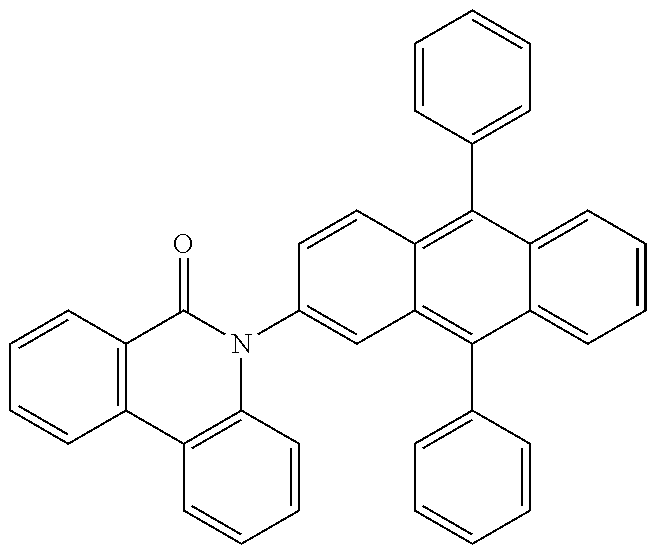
C1=CC2=C(C=C1)C1=C(N(C3=CC4=C(C5=CC=CC=C5)C5=CC=CC=C5C(C5=CC=CC=C5)=C4C=C3)C2=O)C=CC=C1
